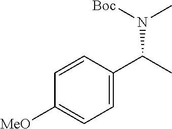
C1=C(C(C)N(C)[Boc])C=CC([MeO])=C1
